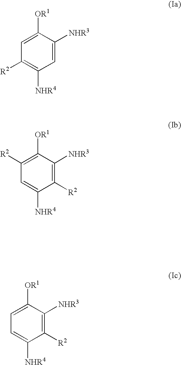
C1=C([OR1])C([NHR3])=CC([NHR4])=C1[R2].C1=C([OR1])C([NHR3])=C([R2])C([NHR4])=C1.C1([R2])=C([OR1])C([NHR3])=C([R2])C([NHR4])=C1
